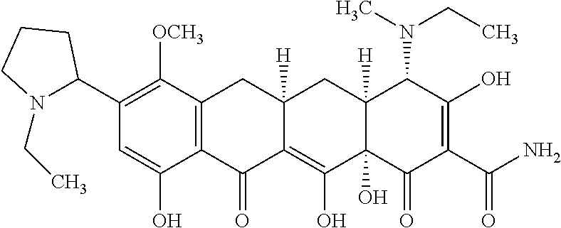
C1(C2N(CC)CCC2)=C([OCH3])C2=C(C(O)=C1)C(=O)C1=C(O)C3(O)C([H])(CC1([H])C2)C(N(CC)C)C(O)=C(C(=O)N)C3=O
